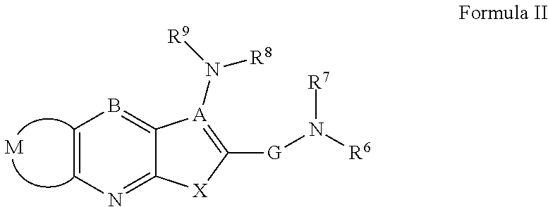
C1=CN=C2C(=B1)[A](N([R9])[R8])=C([G]N([R6])[R7])[X]2.[M]
